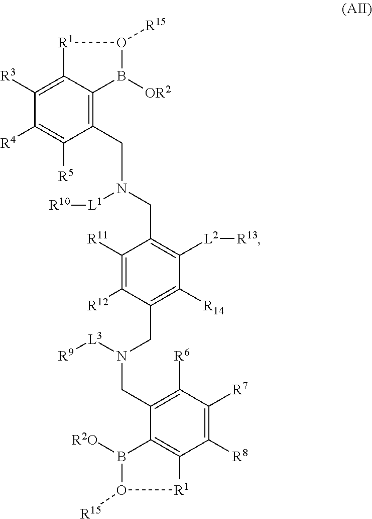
C1([R3])=C2C(=C(CN(CC3=C([L2][R13])C([R14])=C(CN(CC4=C([R6])C([R7])=C([R8])C5=C4B([R2O])O([R15])[R1]5)[L3][R9])C([R12])=C3[R11])[L1][R10])C([R5])=C1[R4])B([OR2])O([R15])[R1]2
